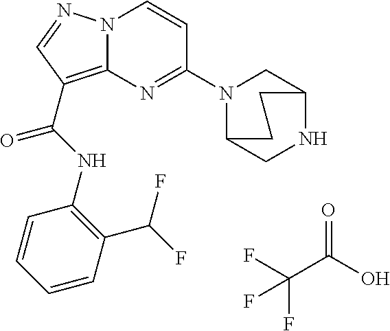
FC(F)(C(=O)O)F.N(C(=O)C1=C2N(N=C1)C=CC(N1C3CNC(C1)CC3)=N2)C1=C(C(F)F)C=CC=C1
